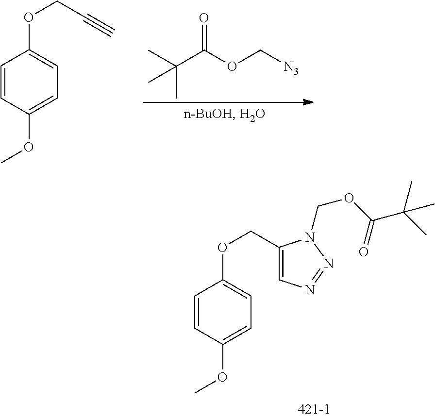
C1=CC(OC)=CC=C1OCC1=CN=NN1COC(=O)C(C)(C)C.CC(C(OC[N3])=O)(C)C.C1=CC(OC)=CC=C1OCC#C
